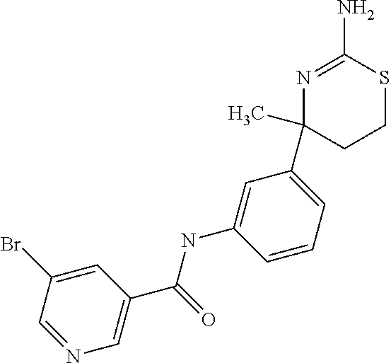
N1=CC(Br)=CC(C(=O)NC2=CC(C3(C)CCSC(N)=N3)=CC=C2)=C1
